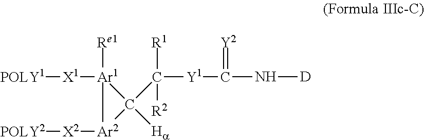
[Y1](C(N[D])=[Y2])C([R1])([R2])C1([Ha])[Ar1]([X1][POLY1])([Re1])[Ar2]1[X2][POLY2]
